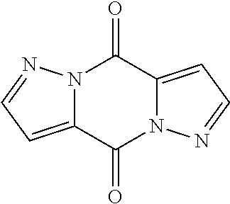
N12C(=CC=N1)C(=O)N1C(=CC=N1)C2=O
